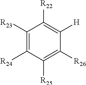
[H]C1=C([R22])C([R23])=C([R24])C([R25])=C1[R26]
